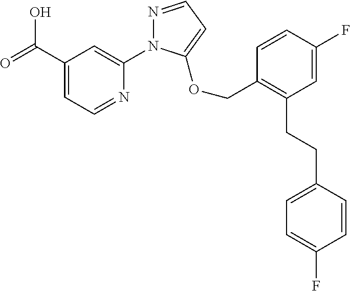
C(C1=CC=NC(N2N=CC=C2OCC2=C(CCC3=CC=C(F)C=C3)C=C(F)C=C2)=C1)(=O)O
